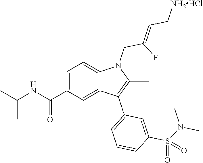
C1=C(C(=O)NC(C)C)C=C2C(=C1)N(CC(F)=CC[NH2HCl])C(C)=C2C1=CC=CC(S(N(C)C)(=O)=O)=C1
